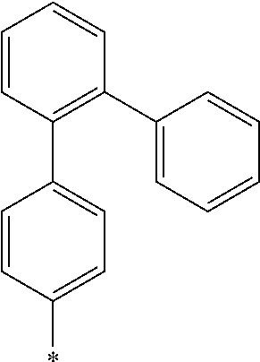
C1=CC(C2=CC=C(*)C=C2)=C(C2=CC=CC=C2)C=C1
